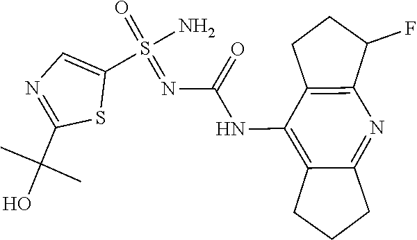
C12=C(NC(=O)N=S(=O)(N)C3=CN=C(C(O)(C)C)S3)C3=C(N=C1CCC2)C(F)CC3
